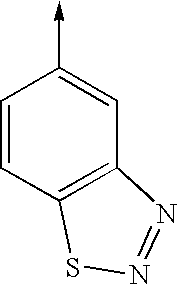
C1=CC2=C(C=C1->C)N=NS2
